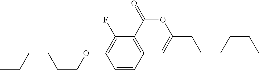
C1=CC2=C(C(F)=C1OCCCCCC)C(=O)OC(CCCCCCC)=C2
